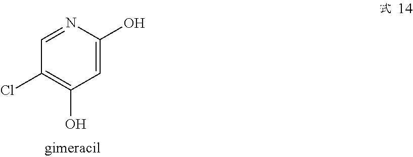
C1=NC(O)=CC(O)=C1Cl
